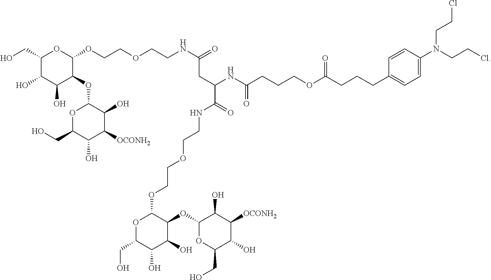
C1(CO)C(O)C(O)C(OC2OC(CO)C(O)C([OCONH2])C2O)C(OCCOCCNC(=O)CC(NC(CCCOC(CCCC2=CC=C(N(CCCl)CCCl)C=C2)=O)=O)C(=O)NCCOCCOC2OC(CO)C(O)C(O)C2OC2OC(CO)C(O)C([OCONH2])C2O)O1
